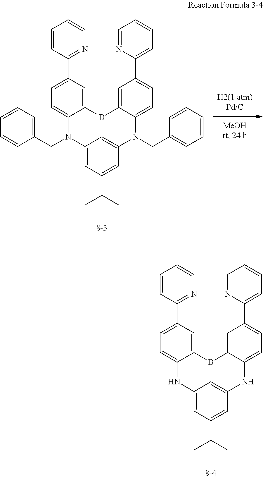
C1=C2C(=CC(C3=NC=CC=C3)=C1)B1C3=C(N(CC4=CC=CC=C4)C4=CC=C(C5=CC=CC=N5)C=C14)C=C(C(C)(C)C)C=C3N2CC1=CC=CC=C1.C1=C2C(=CC(C3=NC=CC=C3)=C1)B1C3=C(NC4=CC=C(C5=CC=CC=N5)C=C14)C=C(C(C)(C)C)C=C3N2
